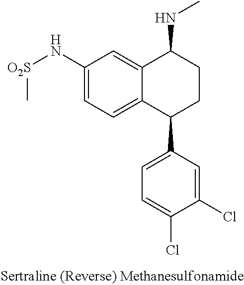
C12=CC(N[O2S]C)=CC=C1C(C1=CC=C(Cl)C(Cl)=C1)CCC2NC
